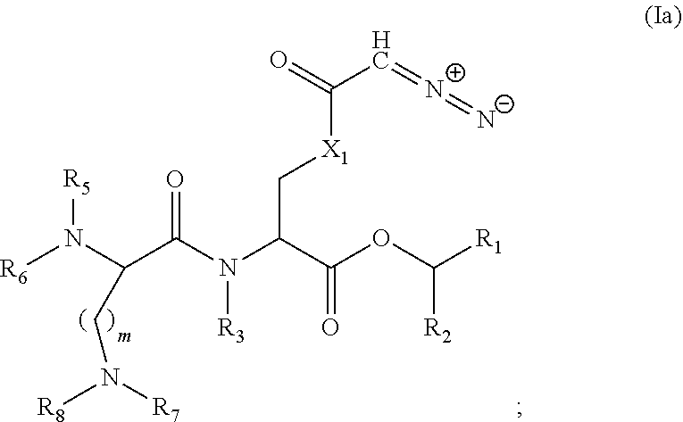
C([X1]CC(N(C(C(N([R6])[R5])CN([R7])[R8])=O)[R3])C(=O)OC([R2])[R1])(=O)C=[N+]=[N-]
